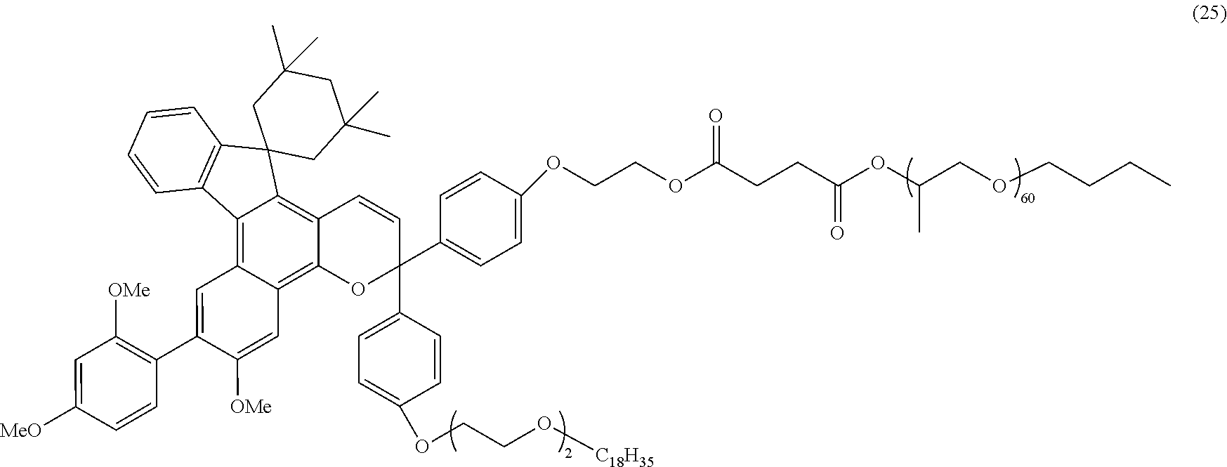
C1=CC2=C(C3=C4C(=C5C(=C3C23CC(C)(C)CC(C)(C)C3)C=CC(C2=CC=C(OCCO[C18H35])C=C2)(C2=CC=C(OCCOC(CCC(OC(COCCCC)C)=O)=O)C=C2)O5)C=C([OMe])C(C2=C([OMe])C=C([MeO])C=C2)=C4)C=C1
